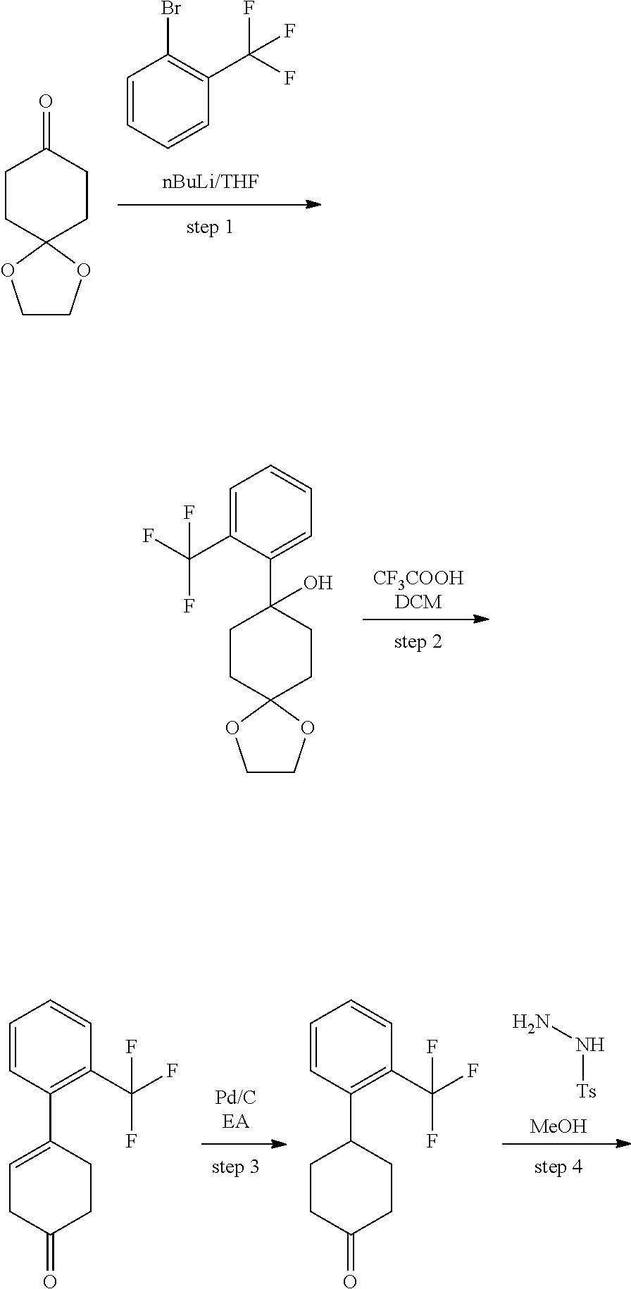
C1=CC=CC(C(F)(F)F)=C1Br.C12(CCC(=O)CC1)OCCO2.NN[Ts].[MeOH].C1(=O)CC=C(C2=C(C(F)(F)F)C=CC=C2)CC1.C1(=O)CCC(C2=C(C(F)(F)F)C=CC=C2)CC1.[CF3COOHDCM].C12(CCC(C3=CC=CC=C3C(F)(F)F)(O)CC1)OCCO2
